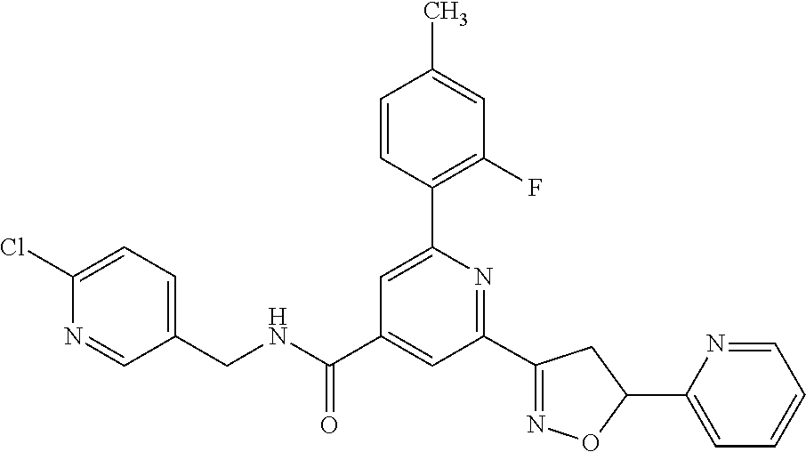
C1(C2=NOC(C3=CC=CC=N3)C2)=NC(C2=C(F)C=C(C)C=C2)=CC(C(NCC2=CC=C(Cl)N=C2)=O)=C1
